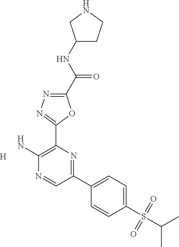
[H].NC1=C(C2=NN=C(C(NC3CCNC3)=O)O2)N=C(C2=CC=C(S(C(C)C)(=O)=O)C=C2)C=N1
